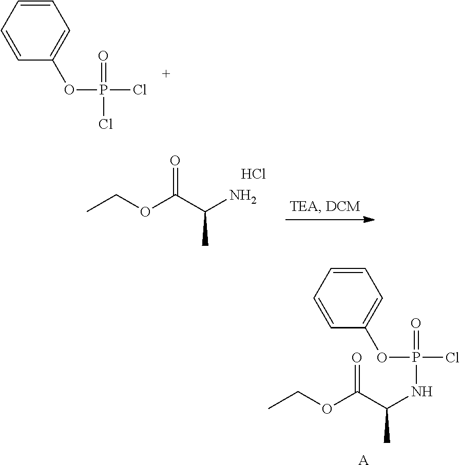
C1=CC=CC(OP(Cl)(=O)Cl)=C1.CCOC(C(N)C)=O.Cl.C1=CC=CC(OP(Cl)(=O)NC(C)C(OCC)=O)=C1.[A]
